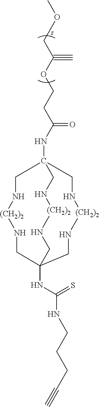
N(C12CN[(CH2)2]NCC(NC(NCCCC#C)=S)(CN[(CH2)2]NC1)CN[(CH2)2]NC2)C(=O)CCOC(COC)#C
